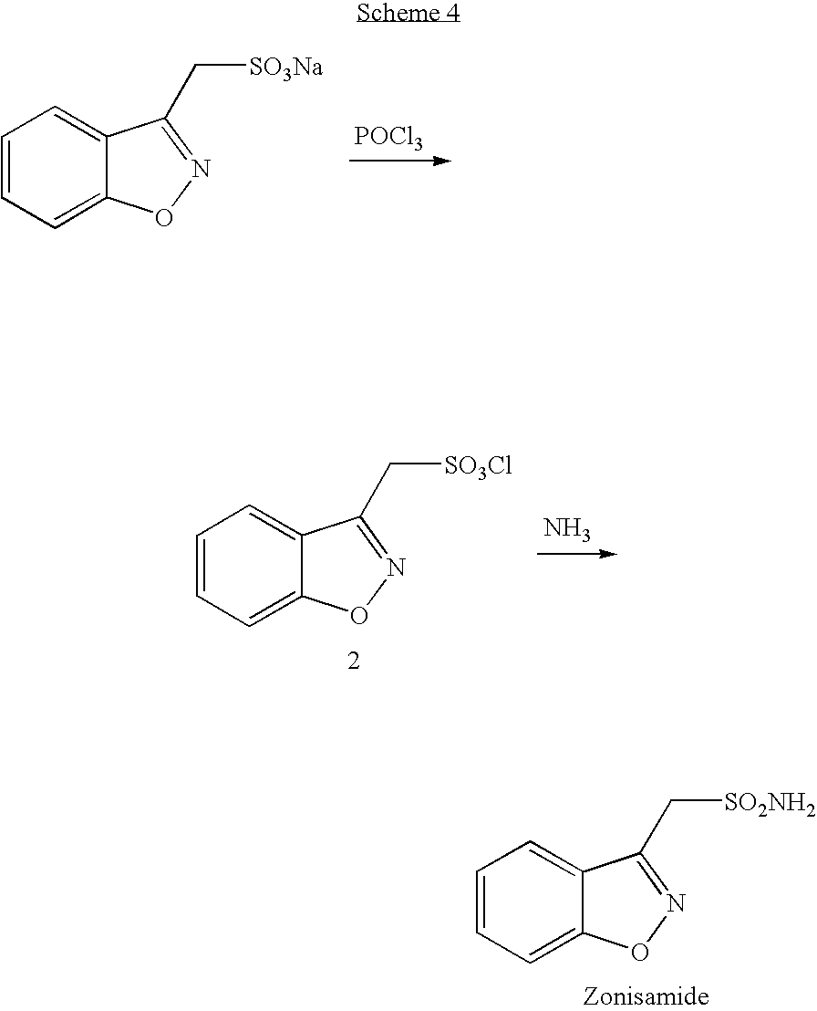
C1=CC=C2C(=C1)C(C[SO3Na])=NO2.[POCl3].C1=CC=C2C(=C1)C(C[SO3Cl])=NO2.N.C1=CC=C2C(=C1)C(C[SO2NH2])=NO2
